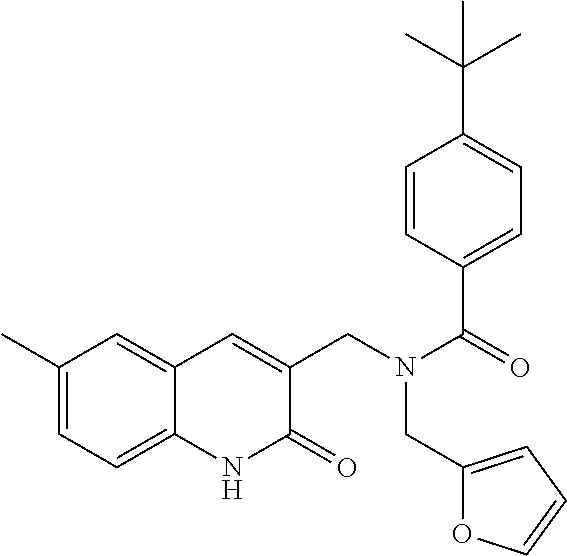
C1(C)=CC=C2C(=C1)C=C(CN(C(=O)C1=CC=C(C(C)(C)C)C=C1)CC1=CC=CO1)C(=O)N2
